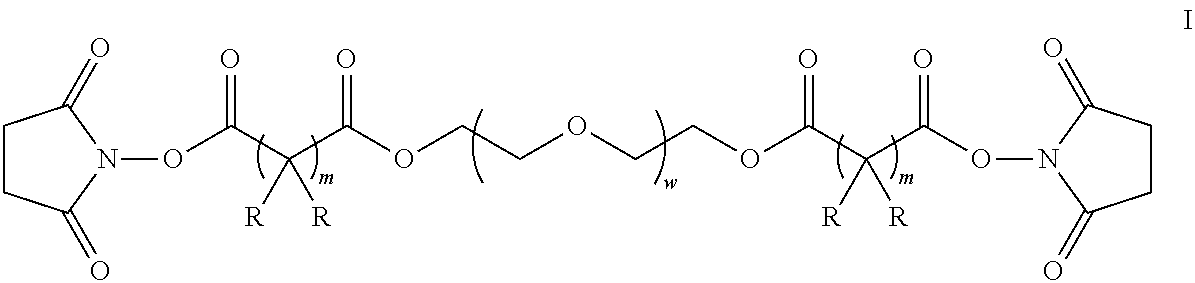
C1CC(=O)N(OC(C(C(OCCOCCOC(=O)C(C(=O)ON2C(=O)CCC2=O)([R])[R])=O)([R])[R])=O)C1=O
